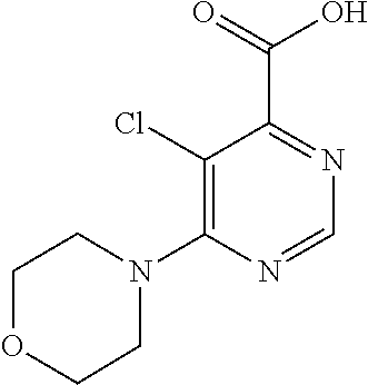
C1(Cl)=C(N2CCOCC2)N=CN=C1C(=O)O
